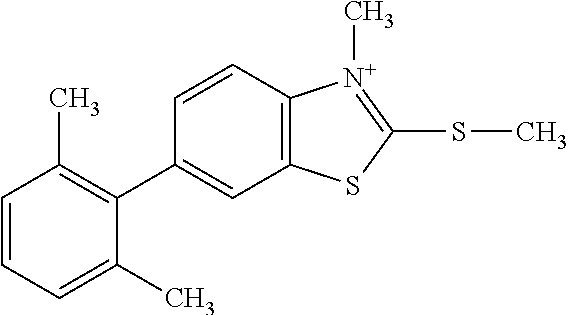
C1=CC2=C(C=C1C1=C(C)C=CC=C1C)SC(SC)=[N+]2C
